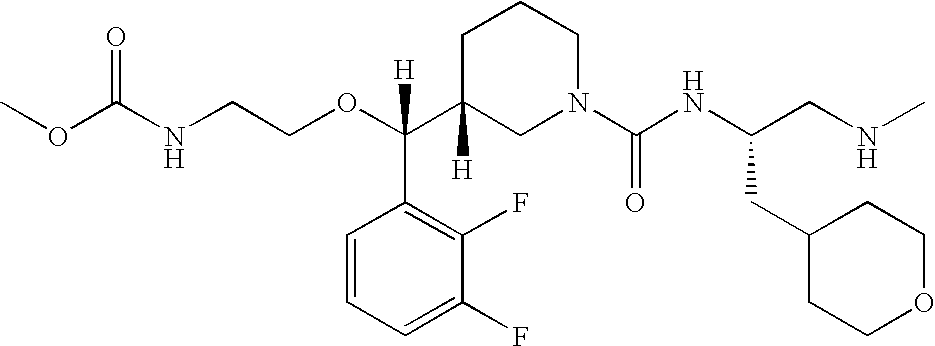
O=C(NCCOC(C1([H])CN(C(NC(CNC)CC2CCOCC2)=O)CCC1)(C1=C(F)C(F)=CC=C1)[H])OC
